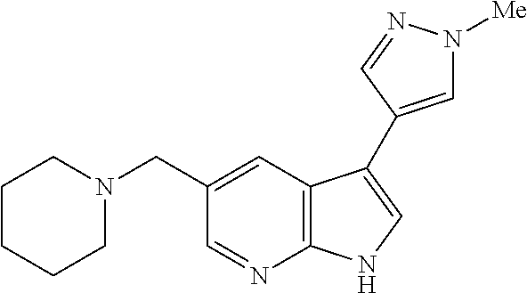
C1=NC2=C(C=C1CN1CCCCC1)C(C1=CN([Me])N=C1)=CN2
